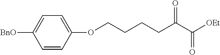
C1=CC(OCCCCC(=O)C(=O)[OEt])=CC=C1[BnO]
